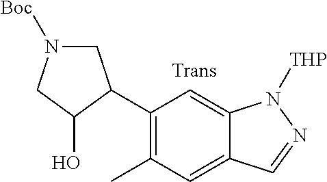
C1(C2C(O)CN([Boc])C2)=C(C)C=C2C(=C1)N([THP])N=C2
